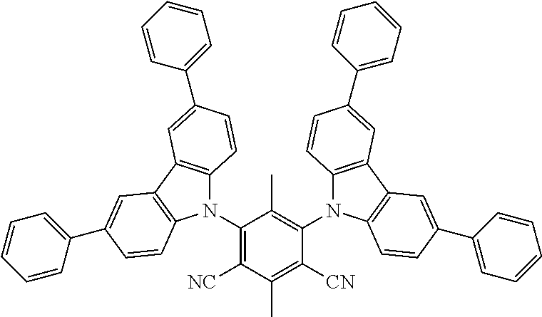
C1(N2C3=C(C4=C2C=CC(C2=CC=CC=C2)=C4)C=C(C2=CC=CC=C2)C=C3)=C([NC])C(C)=C([CN])C(N2C3=C(C4=C2C=CC(C2=CC=CC=C2)=C4)C=C(C2=CC=CC=C2)C=C3)=C1C
